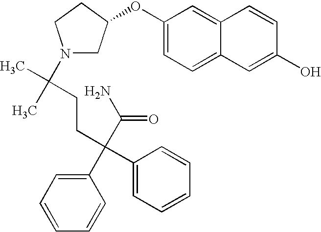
C1(OC2CN(C(C)(C)CCC(C3=CC=CC=C3)(C(=O)N)C3=CC=CC=C3)CC2)=CC=C2C(=C1)C=CC(O)=C2
